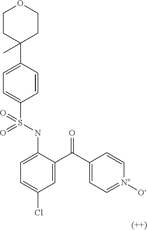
C1=C(C2(C)CCOCC2)C=CC(S(NC2=CC=C(Cl)C=C2C(C2=CC=[N+]([O-])C=C2)=O)(=O)=O)=C1
